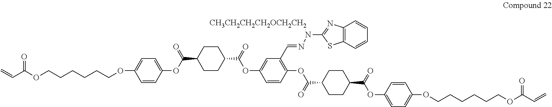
C1=CC(OC(C2CCC(C(OC3=CC(C=NN(C4=NC5=C(S4)C=CC=C5)[CH3CH2CH2CH2OCH2CH2])=C(OC(=O)C4CCC(C(OC5=CC=C(OCCCCCCOC(C=C)=O)C=C5)=O)CC4)C=C3)=O)CC2)=O)=CC=C1OCCCCCCOC(C=C)=O
